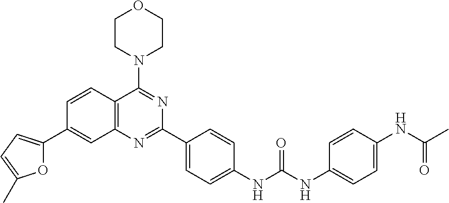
C12=C(C(N3CCOCC3)=NC(C3=CC=C(NC(NC4=CC=C(NC(C)=O)C=C4)=O)C=C3)=N1)C=CC(C1=CC=C(C)O1)=C2
